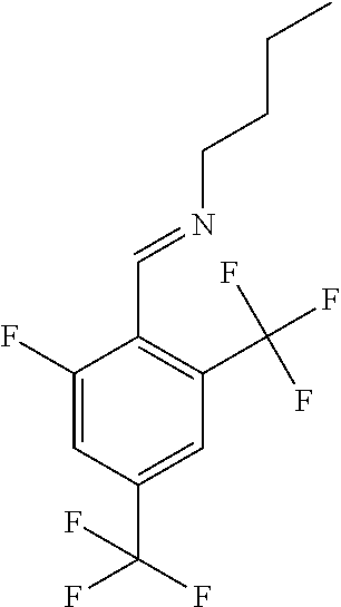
C1(F)=CC(C(F)(F)F)=CC(C(F)(F)F)=C1C=NCCCC
